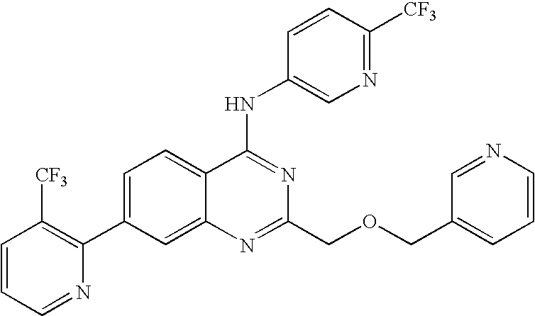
C1=CC=NC(C2=CC=C3C(=C2)N=C(COCC2=CC=CN=C2)N=C3NC2=CN=C([CF3])C=C2)=C1[CF3]
